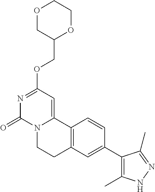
O1CC(COC2=NC(=O)N3C(=C2)C2=C(CC3)C=C(C3=C(C)NN=C3C)C=C2)OCC1
